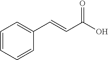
C1=CC=CC(C=CC(O)=O)=C1
